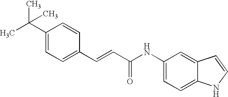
C1(C=CC(=O)NC2=CC=C3C(=C2)C=CN3)=CC=C(C(C)(C)C)C=C1
